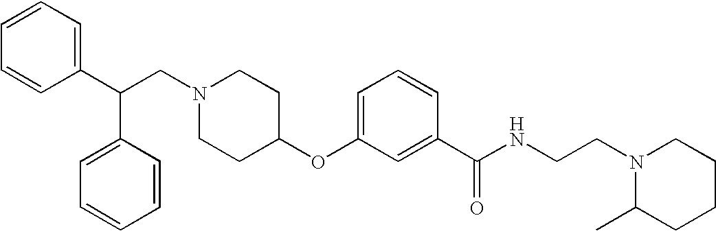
N1(CC(C2=CC=CC=C2)C2=CC=CC=C2)CCC(OC2=CC=CC(C(NCCN3CCCCC3C)=O)=C2)CC1
